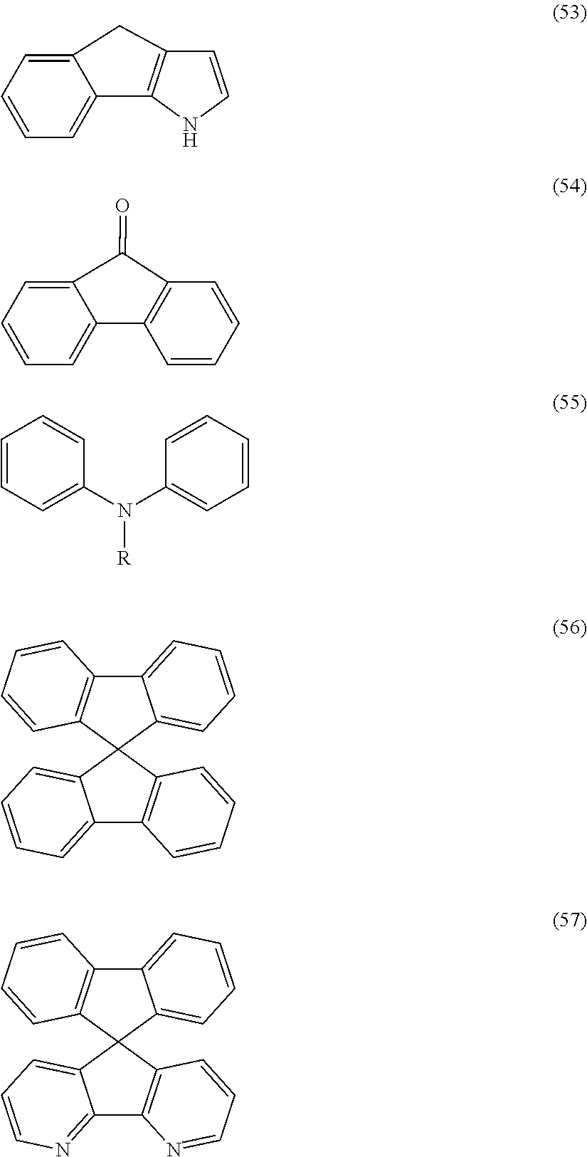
C1=CC=C2C(=C1)C1=C(C=CN1)C2.C1=CC=C2C(=C1)C1=C(C2=O)C=CC=C1.C1=CC=C(N(C2=CC=CC=C2)[R])C=C1.C12=CC=CC=C1C1(C3=C2C=CC=C3)C2=CC=CC=C2C2=C1C=CC=C2.C12=CC=CC=C1C1(C3=C2C=CC=C3)C2=CC=CN=C2C2=C1C=CC=N2
